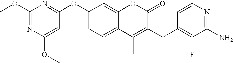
C1(OC2=NC(OC)=NC(OC)=C2)=CC=C2C(=C1)OC(=O)C(CC1=C(F)C(N)=NC=C1)=C2C
